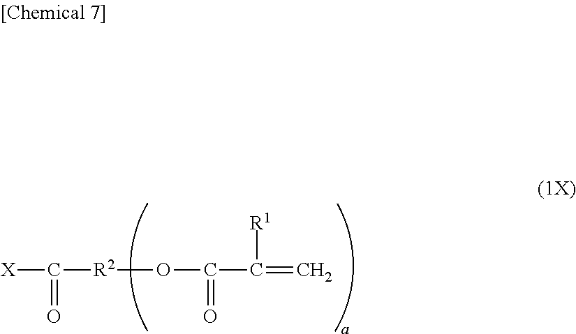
[X]C([R2]OC(C(=C)[R1])=O)=O
